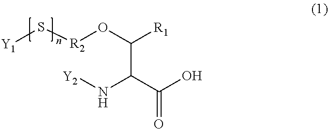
[Y1]S[R2]OC([R1])C(C(O)=O)N[Y2]
